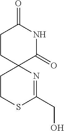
C12(C(=O)NC(=O)CC1)CCSC(CO)=N2
